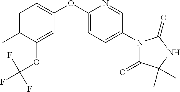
C1(C)=CC=C(OC2=CC=C(N3C(=O)C(C)(C)NC3=O)C=N2)C=C1OC(F)(F)F
